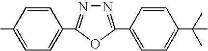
C1=CC(C)=CC=C1C1=NN=C(C2=CC=C(C(C)(C)C)C=C2)O1
